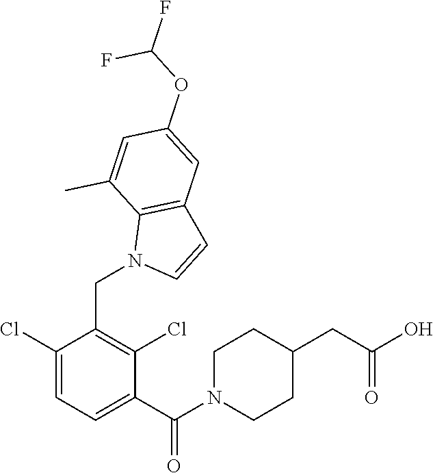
C1(Cl)=CC=C(C(N2CCC(CC(O)=O)CC2)=O)C(Cl)=C1CN1C=CC2=C1C(C)=CC(OC(F)F)=C2
